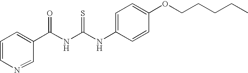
C(NC(NC1=CC=C(OCCCCC)C=C1)=S)(=O)C1=CC=CN=C1
